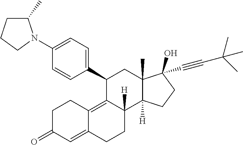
C1(C2=CC=C(N3C(C)CCC3)C=C2)C2=C3C(=CC(=O)CC3)CCC2([H])C2([H])C(C)(C1)C(C#CC(C)(C)C)(O)CC2
